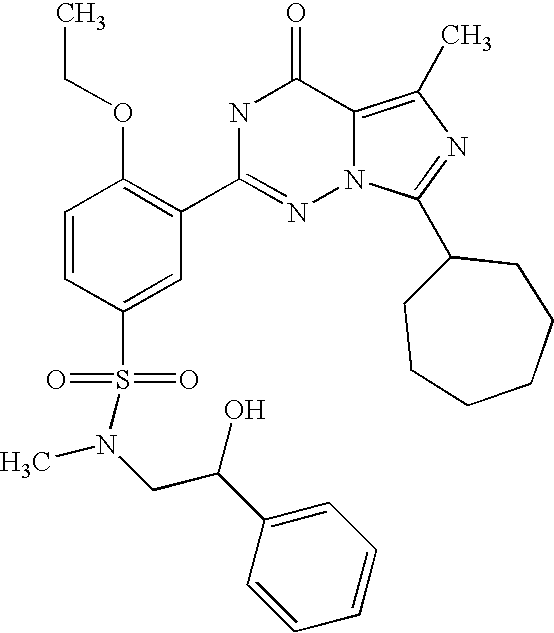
C1=CC(S(N(CC(C2=CC=CC=C2)O)C)(=O)=O)=CC(C2=NN3C(=C(C)N=C3C3CCCCCC3)C(=O)N2)=C1OCC
